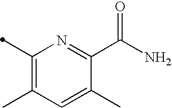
C1(C)=C(C)C=C(C)C(C(N)=O)=N1
